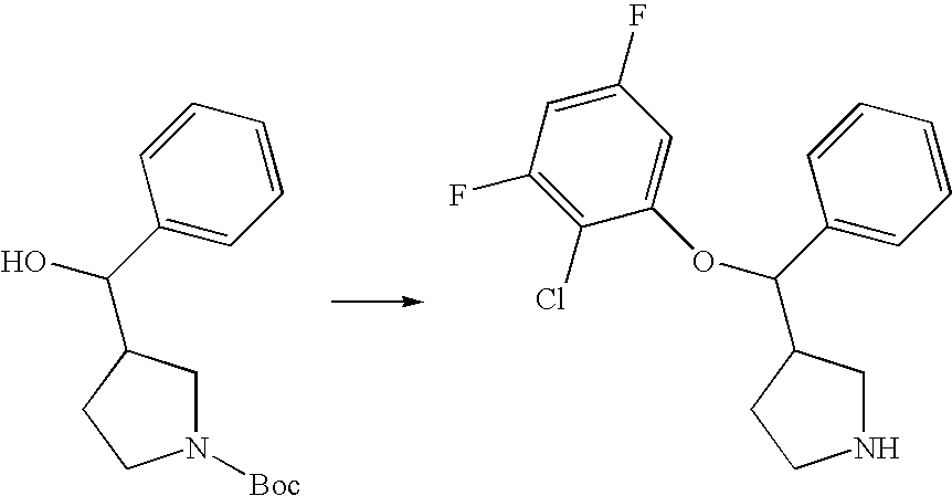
C1(F)=CC(F)=C(Cl)C(OC(C2=CC=CC=C2)C2CNCC2)=C1.OC(C1=CC=CC=C1)C1CN([Boc])CC1
